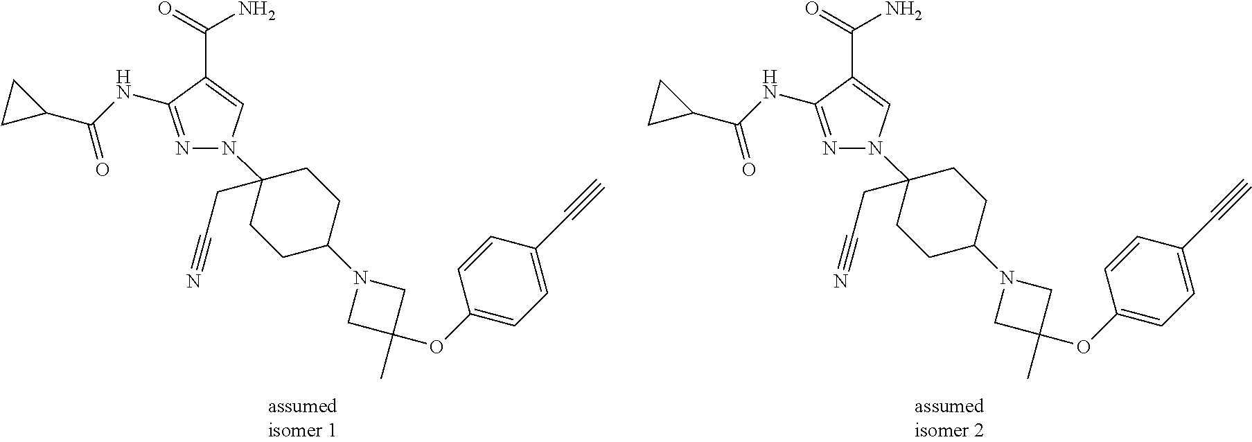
N1=C(NC(C2CC2)=O)C(C(=O)N)=CN1C1(CC#N)CCC(N2CC(C)(OC3=CC=C(C#C)C=C3)C2)CC1.N1=C(NC(C2CC2)=O)C(C(=O)N)=CN1C1(CC#N)CCC(N2CC(C)(OC3=CC=C(C#C)C=C3)C2)CC1
